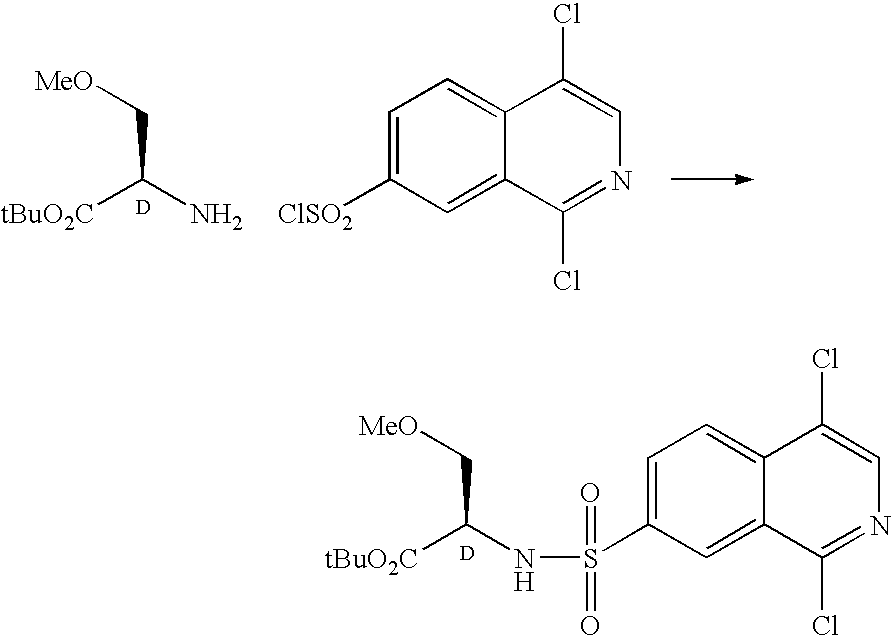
C1=C([ClSO2])C=C2C(=C1)C(Cl)=CN=C2Cl.NC(C[MeO])[tBuO2C].[D].N(C(C[MeO])[tBuO2C])S(C1=CC=C2C(=C1)C(Cl)=NC=C2Cl)(=O)=O.[D]
